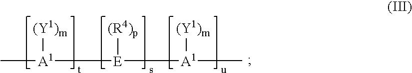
C[A1]([E]([A1](C)[(Y1)m])[(R4)p])[(Y1)m]
